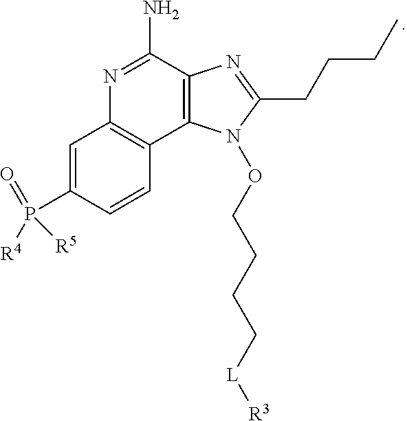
N1=C(N)C2=C(C3=C1C=C(P(=O)([R4])[R5])C=C3)N(OCCCC[L][R3])C(CCCC)=N2
